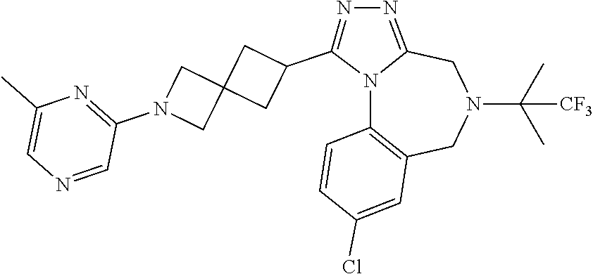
N12C3=C(CN(C(C)(C)[CF3])CC1=NN=C2C1CC2(C1)CN(C1=NC(C)=CN=C1)C2)C=C(Cl)C=C3
